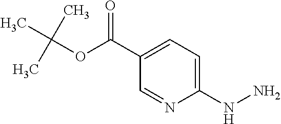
C1(C(OC(C)(C)C)=O)=CC=C(NN)N=C1
